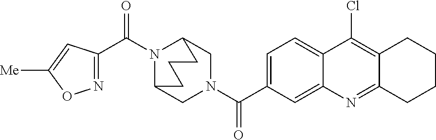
N1(C(C2=NOC([Me])=C2)=O)C2CN(C(=O)C3=CC=C4C(=C3)N=C3C(=C4Cl)CCCC3)CC1CCC2
